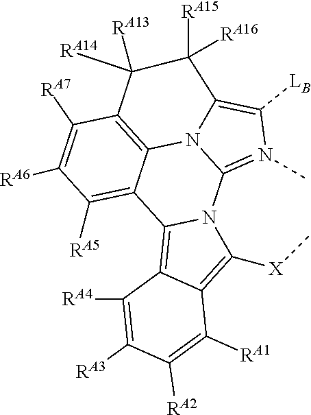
C12=N(C)C([LB])=C3N1C1=C(C([RA7])=C([RA6])C([RA5])=C1C1=C4C(=C([X]C)N21)C([RA1])=C([RA2])C([RA3])=C4[RA4])C([RA13])([RA14])C3([RA15])[RA16]
